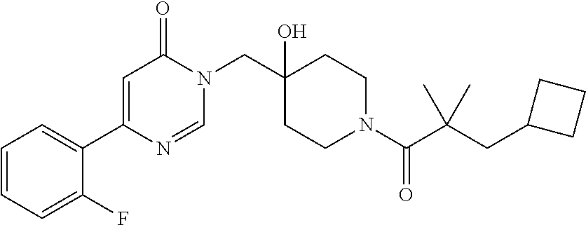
N1(CC2(O)CCN(C(=O)C(CC3CCC3)(C)C)CC2)C(=O)C=C(C2=CC=CC=C2F)N=C1
